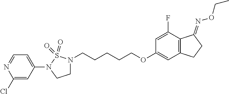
C1(N2CCN(CCCCCOC3=CC4=C(C(F)=C3)C(=NOCC)CC4)S2(=O)=O)=CC=NC(Cl)=C1
